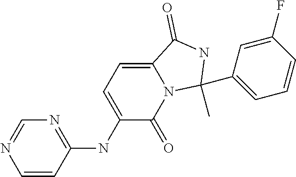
C1=CC(NC2=CC=C3N(C2=O)C(C)(C2=CC=CC(F)=C2)NC3=O)=NC=N1
